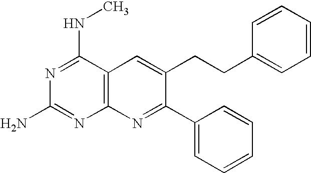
C12=C(C(NC)=NC(N)=N1)C=C(CCC1=CC=CC=C1)C(C1=CC=CC=C1)=N2
